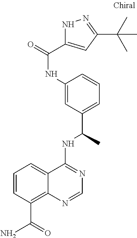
C1(NC(=O)C2=CC(C(C)(C)C)=NN2)=CC(C(C)NC2=NC=NC3=C(C(=O)N)C=CC=C23)=CC=C1
